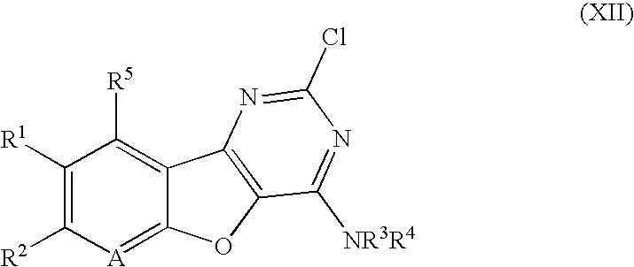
C1([R1])=C([R2])[A]=C2C(=C1[R5])C1=C(O2)C([NR3R4])=NC(Cl)=N1
